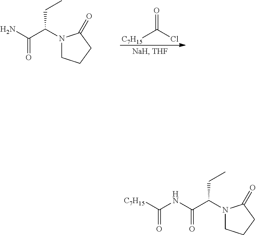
[C7H15]C(Cl)=O.N1(C(C(=O)N)CC)CCCC1=O.N1(C(C(=O)NC(=O)[C7H15])CC)CCCC1=O
